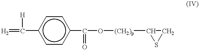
[H2]=C([H])c1ccc(C(=O)O[(CH2)p]C2SC2)cc1
